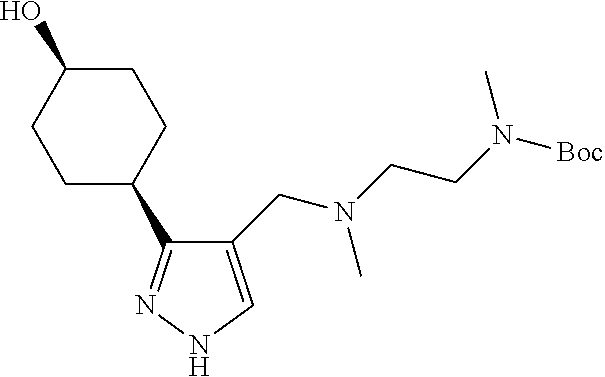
C1(CN(CCN([Boc])C)C)=CNN=C1C1CCC(O)CC1
